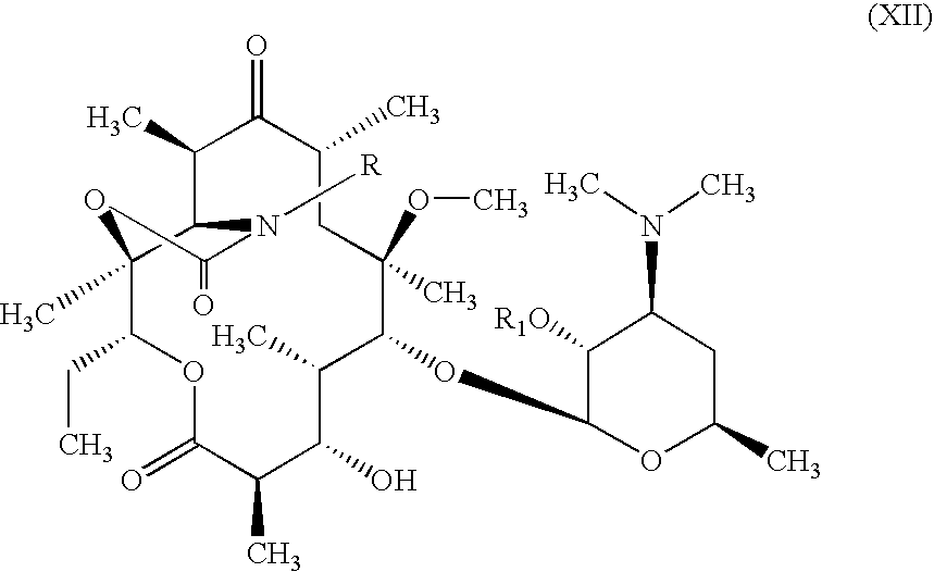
C12(C)C(C(C)C(=O)C(C)CC(C)(OC)C(OC3OC(C)CC(N(C)C)C3[R1O])C(C)C(O)C(C)C(=O)OC1CC)N([R])C(=O)O2
